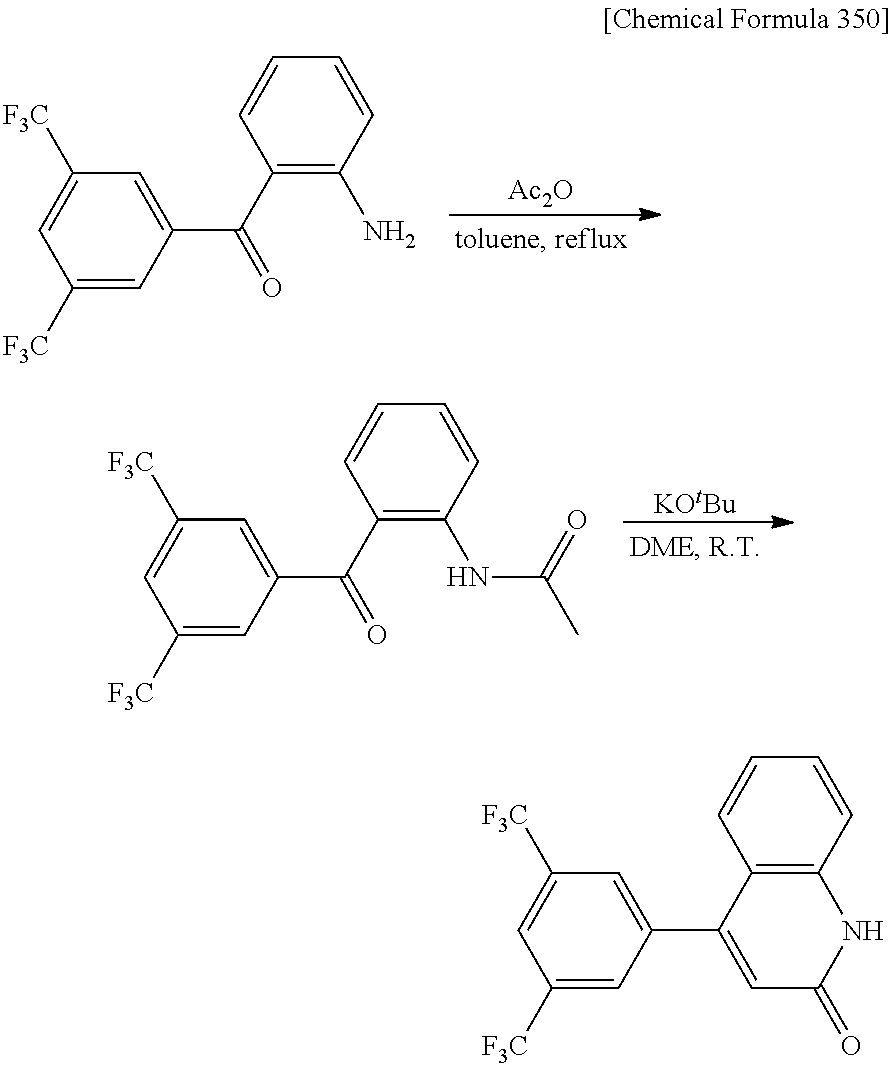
[KOtBu].C1(C(C2=C(NC(=O)C)C=CC=C2)=O)=CC([F3C])=CC([F3C])=C1.[Ac2O].C1(C(C2=C(N)C=CC=C2)=O)=CC([F3C])=CC([F3C])=C1.C1(C2=CC(=O)NC3=C2C=CC=C3)=CC([F3C])=CC([F3C])=C1
